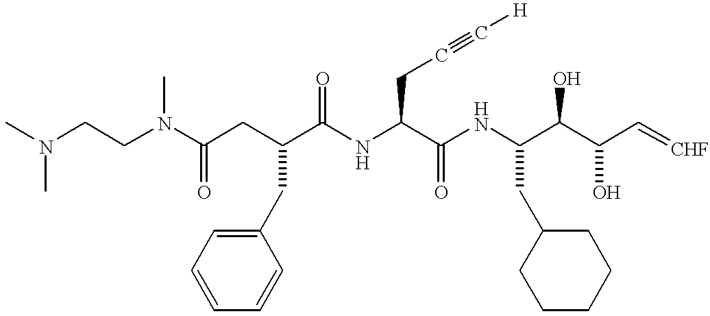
CN(CCN(C(CC(C(NC(C(NC(C(C(C=[CHF])O)O)CC1CCCCC1)=O)CC#C[H])=O)CC1=CC=CC=C1)=O)C)C
